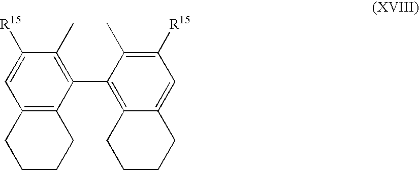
C1CCC2=C(C1)C=C([R15])C(C)=C2C1=C2C(=CC([R15])=C1C)CCCC2
